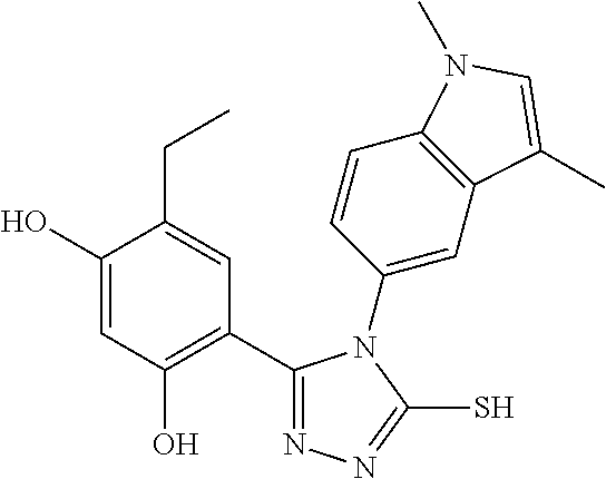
C1(C2=C(O)C=C(O)C(CC)=C2)=NN=C(S)N1C1=CC2=C(C=C1)N(C)C=C2C
